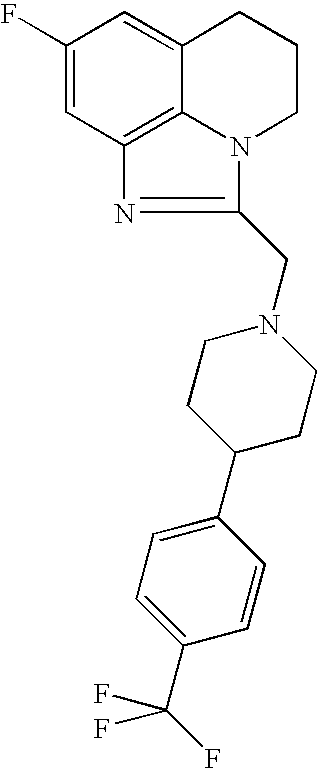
C1(F)=CC2=C3C(=C1)CCCN3C(CN1CCC(C3=CC=C(C(F)(F)F)C=C3)CC1)=N2
